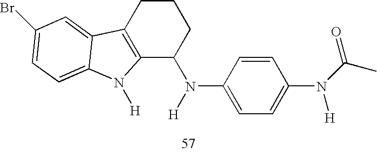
C12=C(CCCC1N(C1=CC=C(N(C(C)=O)[H])C=C1)[H])C1=CC(Br)=CC=C1N2[H]
